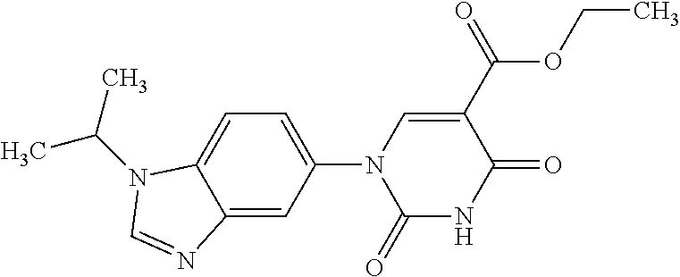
C1(=O)NC(=O)C(C(OCC)=O)=CN1C1=CC=C2C(=C1)N=CN2C(C)C
